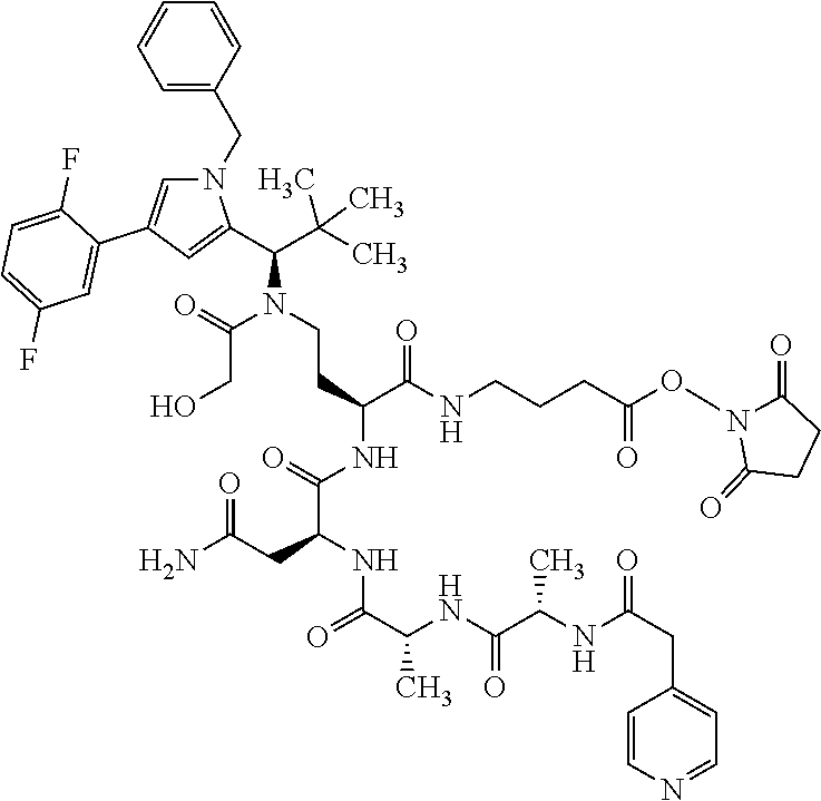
N1(CC2=CC=CC=C2)C=C(C2=CC(F)=CC=C2F)C=C1C(C(C)(C)C)N(CCC(C(NCCCC(ON1C(=O)CCC1=O)=O)=O)NC(C(NC(C(NC(C(NC(CC1=CC=NC=C1)=O)C)=O)C)=O)CC(N)=O)=O)C(=O)CO
